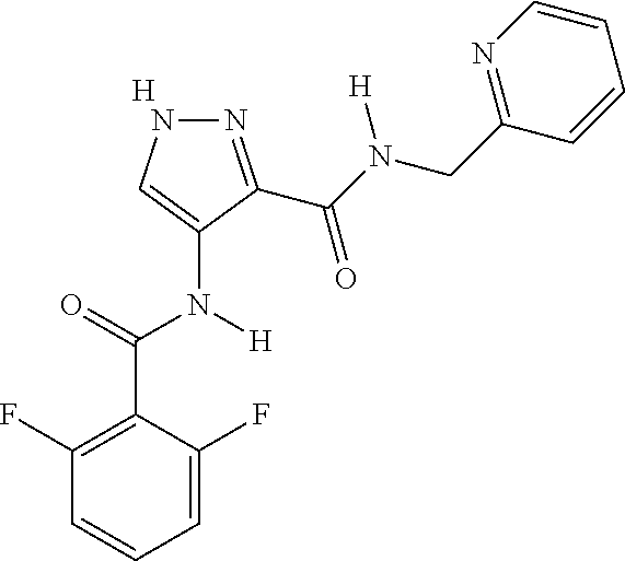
[H].C1=C(F)C(C(=O)N(C2=CNN=C2C(N(CC2=NC=CC=C2)[H])=O)[H])=C(F)C=C1
